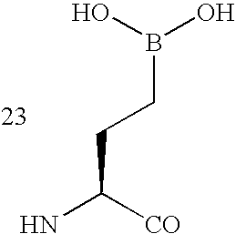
C(CB(O)O)C(N)[CO]
